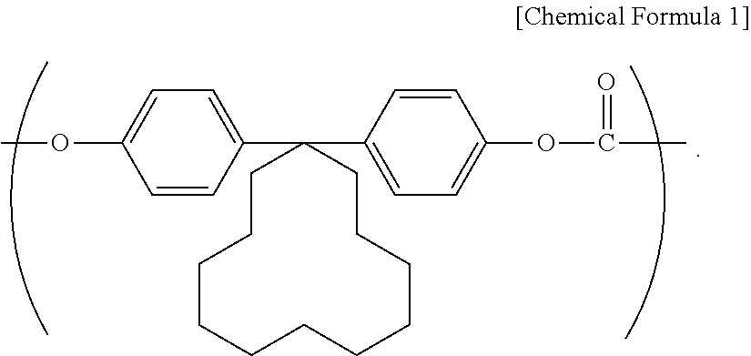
COC1=CC=C(C2(C3=CC=C(OC(C)=O)C=C3)CCCCCCCCCCC2)C=C1
